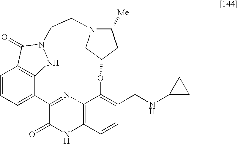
C1=CC=C2C3=C1C(=O)N(N3)CCN1C([Me])CC(OC3=C(CNC4CC4)C=CC4=C3N=C2C(=O)N4)C1
